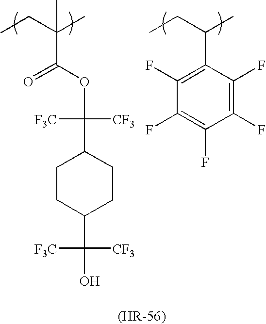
C(OC(C1CCC(C(O)([CF3])[CF3])CC1)([CF3])[CF3])(=O)C(CC)(C)C.C1(C(CC)C)=C(F)C(F)=C(F)C(F)=C1F
